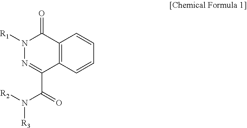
C12=C(C=CC=C1)C(C(=O)N([R2])[R3])=NN([R1])C2=O
